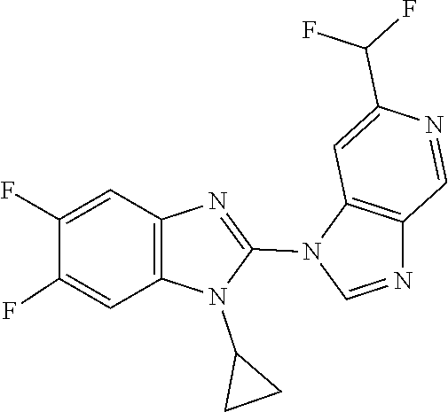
N1(C2=NC3=C(N2C2CC2)C=C(F)C(F)=C3)C=NC2=C1C=C(C(F)F)N=C2
